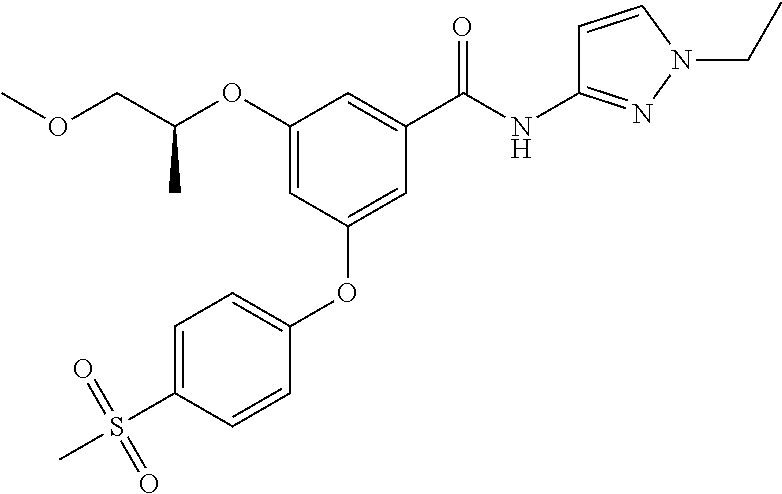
C1=CC(OC2=CC(C(NC3=NN(CC)C=C3)=O)=CC(OC(COC)C)=C2)=CC=C1S(C)(=O)=O
